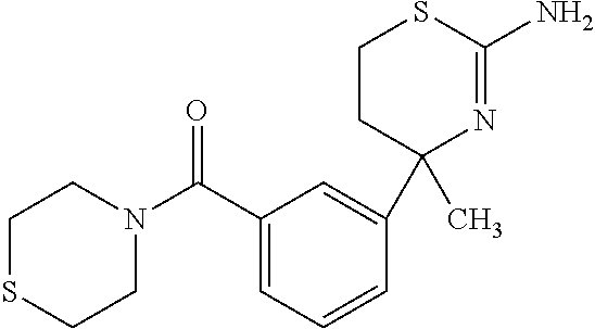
N1(C(C2=CC=CC(C3(C)N=C(N)SCC3)=C2)=O)CCSCC1
